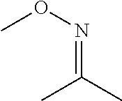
CC(C)=NOC
